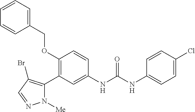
C1(OCC2=CC=CC=C2)=C(C2=C(Br)C=NN2[Me])C=C(NC(=O)NC2=CC=C(Cl)C=C2)C=C1
